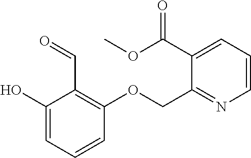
C1(O)=CC=CC(OCC2=NC=CC=C2C(OC)=O)=C1C=O
